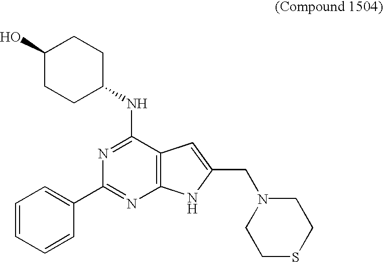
C1(C2=NC3=C(C(NC4CCC(O)CC4)=N2)C=C(CN2CCSCC2)N3)=CC=CC=C1
